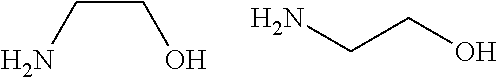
NCCO.NCCO
